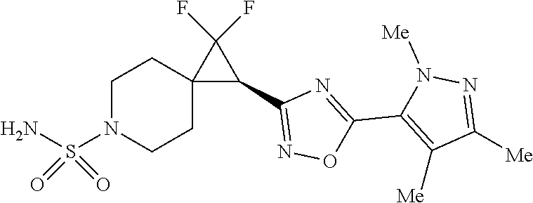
C1([Me])=C(C2=NC(C3C(F)(F)C34CCN(S(=O)(=O)N)CC4)=NO2)N([Me])N=C1[Me]
